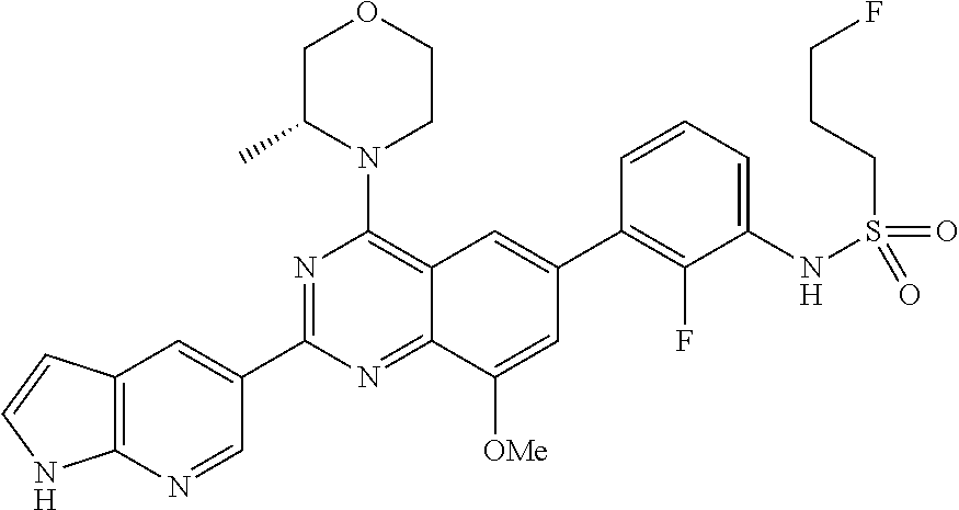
C12=NC(C3=CC4=C(N=C3)NC=C4)=NC(N3CCOCC3C)=C1C=C(C1=C(F)C(NS(CCCF)(=O)=O)=CC=C1)C=C2[OMe]
